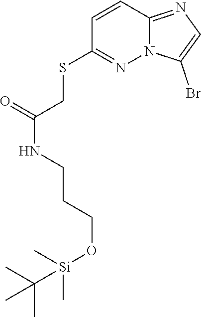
C1=CC2=NC=C(Br)N2N=C1SCC(NCCCO[Si](C)(C)C(C)(C)C)=O
